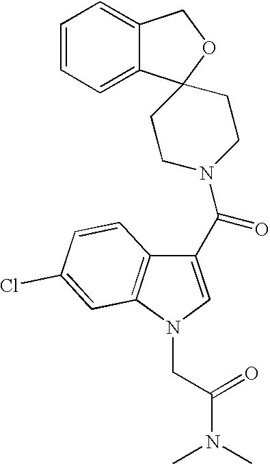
C1(C(N2CCC3(C4=CC=CC=C4CO3)CC2)=O)=CN(CC(N(C)C)=O)C2=C1C=CC(Cl)=C2
